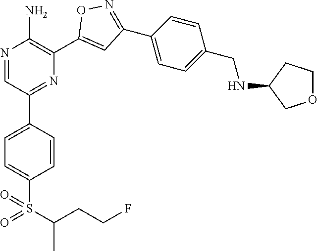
N1=CC(C2=CC=C(S(=O)(C(C)CCF)=O)C=C2)=NC(C2=CC(C3=CC=C(CNC4COCC4)C=C3)=NO2)=C1N
